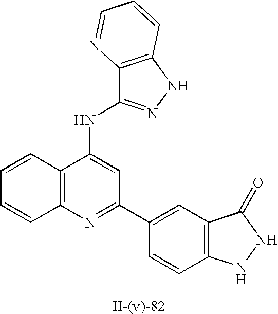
C12=C(NN=C1NC1=CC(C3=CC4=C(C=C3)NNC4=O)=NC3=C1C=CC=C3)C=CC=N2
